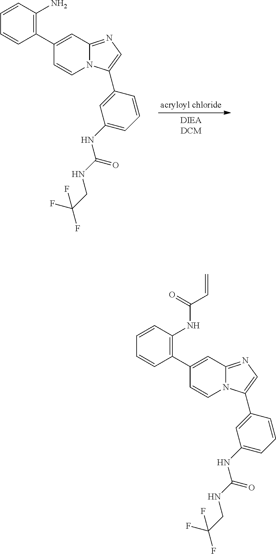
C1(C2=C(N)C=CC=C2)=CC2=NC=C(C3=CC(NC(NCC(F)(F)F)=O)=CC=C3)N2C=C1.C1(C2=C(NC(C=C)=O)C=CC=C2)=CC2=NC=C(C3=CC(NC(NCC(F)(F)F)=O)=CC=C3)N2C=C1
